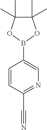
C1=CC(C#N)=NC=C1B1OC(C)(C)C(C)(C)O1
